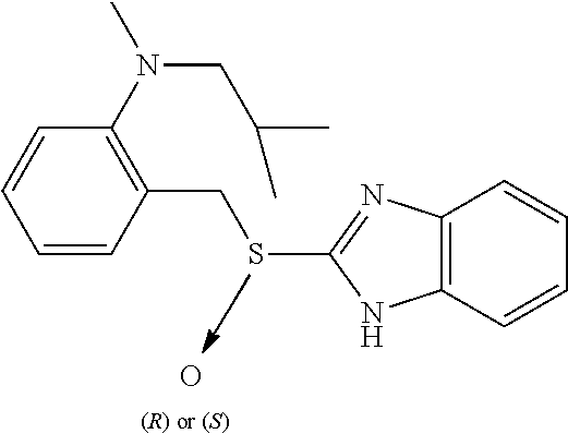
C1=CC(CSC2=NC3=C(N2)C=CC=C3)=C(N(C)CC(C)C)C=C1.O.[(R) or (S)]
